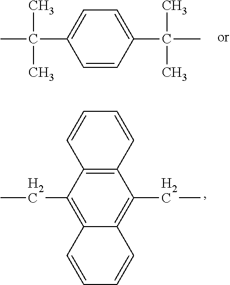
C12=C(C=CC=C1)C(CC)=C1C(=C2CC)C=CC=C1.C1=C(C(C)(C)C)C=CC(C(C)(C)C)=C1
